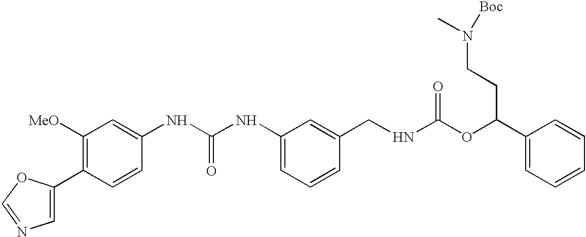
C1=C(C2=C([MeO])C=C(NC(NC3=CC=CC(CNC(OC(C4=CC=CC=C4)CCN(C)[Boc])=O)=C3)=O)C=C2)OC=N1
